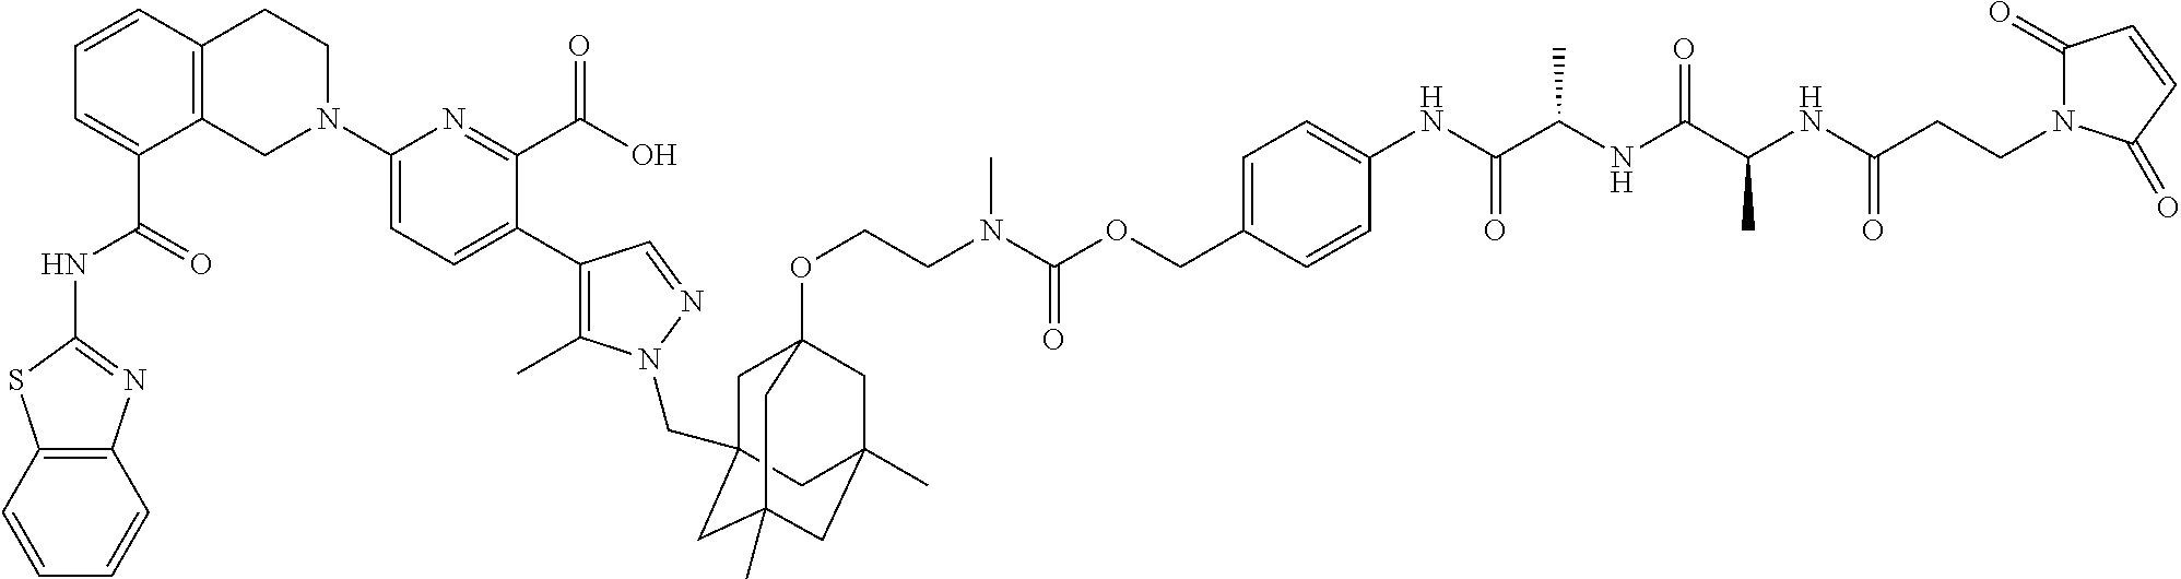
C12=C(C=CC=C1)N=C(NC(C1=CC=CC3=C1CN(C1=CC=C(C4=C(C)N(CC56CC7(OCCN(C(OCC8=CC=C(NC(C(NC(C(NC(CCN9C(=O)C=CC9=O)=O)C)=O)C)=O)C=C8)=O)C)CC(C)(CC(C)(C5)C7)C6)N=C4)C(C(O)=O)=N1)CC3)=O)S2
